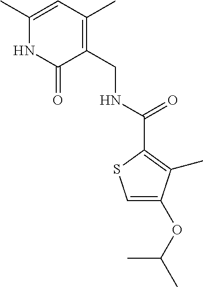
C1(CNC(=O)C2=C(C)C(OC(C)C)=CS2)=C(C)C=C(C)NC1=O
